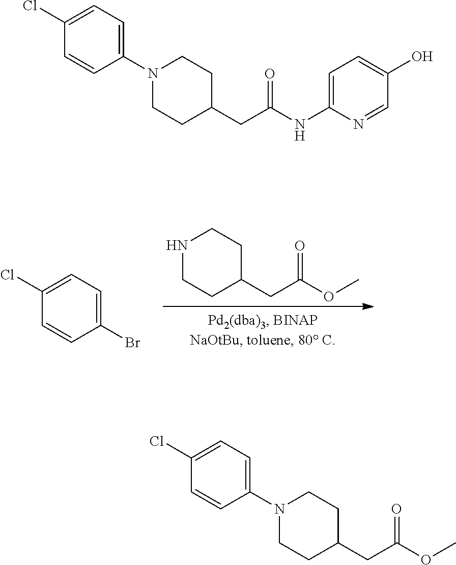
BrC1=CC=C(Cl)C=C1.COC(CC1CCNCC1)=O.C1=C(NC(CC2CCN(C3=CC=C(Cl)C=C3)CC2)=O)N=CC(O)=C1.COC(CC1CCN(C2=CC=C(Cl)C=C2)CC1)=O
